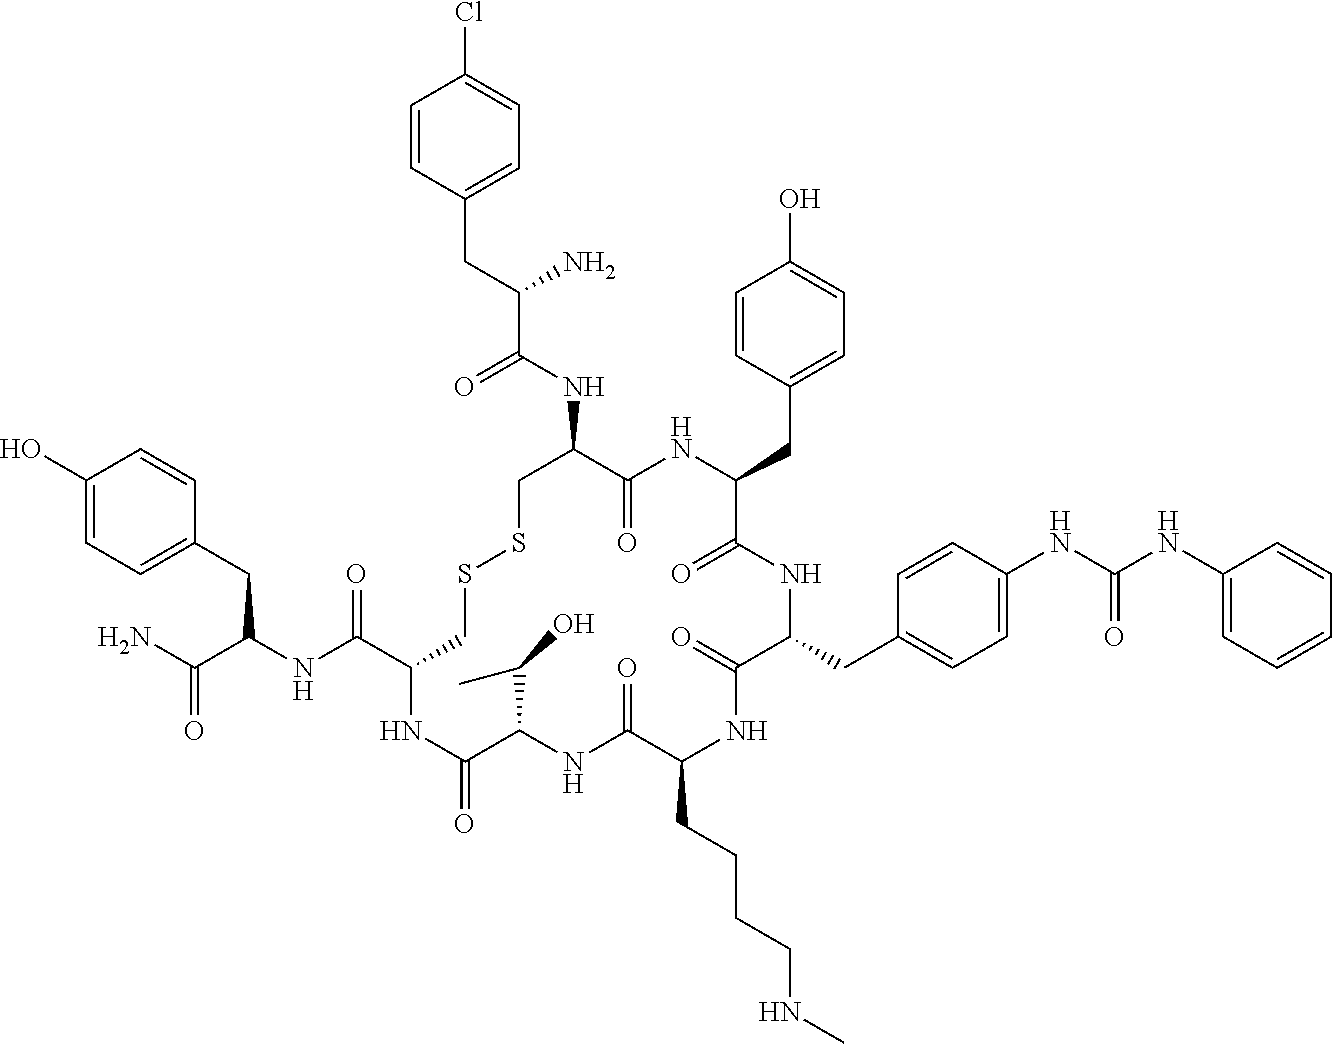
C1=CC(CC(NC(C2CSSCC(NC(C(CC3=CC=C(Cl)C=C3)N)=O)C(=O)NC(CC3=CC=C(O)C=C3)C(=O)NC(CC3=CC=C(NC(NC4=CC=CC=C4)=O)C=C3)C(=O)NC(CCCCNC)C(=O)NC(C(C)O)C(=O)N2)=O)C(N)=O)=CC=C1O
